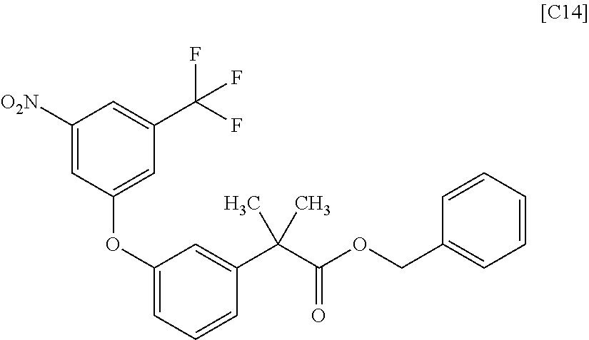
C1([O2N])=CC(OC2=CC=CC(C(C(OCC3=CC=CC=C3)=O)(C)C)=C2)=CC(C(F)(F)F)=C1
